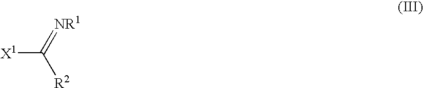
[X1]C(=[NR1])[R2]
